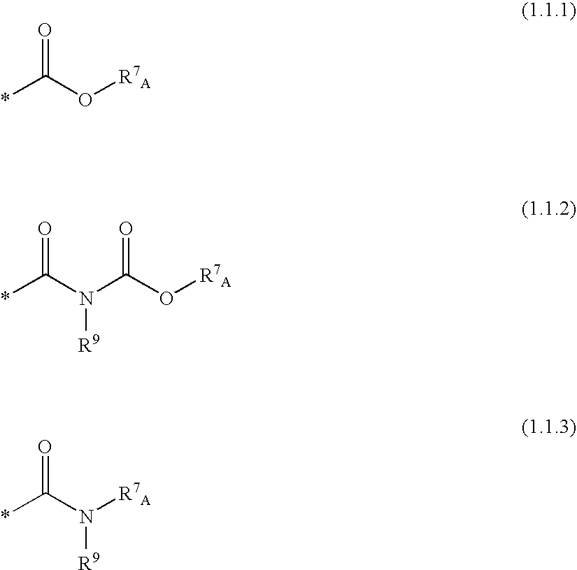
*C(O[R7A])=O.*C(N(C(O[R7A])=O)[R9])=O.*C(N([R7A])[R9])=O
